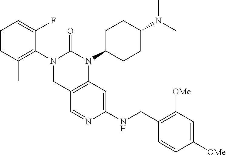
C1=CC(C)=C(N2CC3=C(C=C(NCC4=C([OMe])C=C([OMe])C=C4)N=C3)N(C3CCC(N(C)C)CC3)C2=O)C(F)=C1
